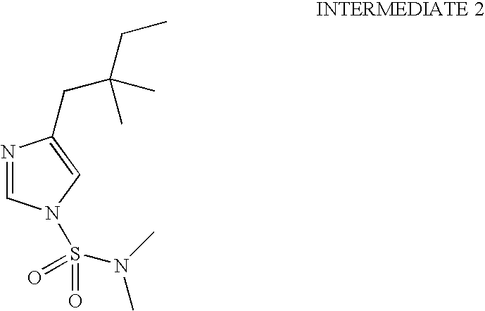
N1=CN(S(=O)(=O)N(C)C)C=C1CC(CC)(C)C
